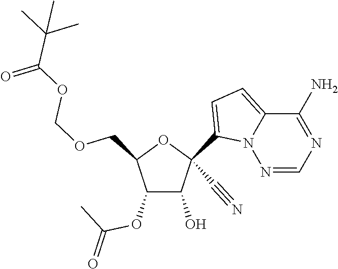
O(CC1C(OC(C)=O)C(O)C(C#N)(C2=CC=C3N2N=CN=C3N)O1)COC(C(C)(C)C)=O
